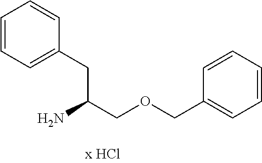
C1=CC=C(CC(COCC2=CC=CC=C2)N)C=C1
